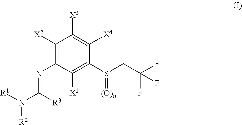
C1([X2])=C(N=C(N([R1])[R2])[R3])C([X1])=C(S(CC(F)(F)F)=[(O)n])C([X4])=C1[X3]
